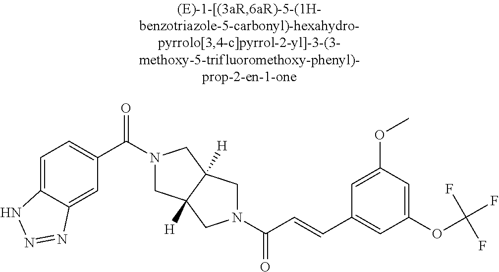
C1=C2C(=CC(C(=O)N3CC4([H])C([H])(C3)CN(C(=O)C=CC3=CC(OC(F)(F)F)=CC(OC)=C3)C4)=C1)N=NN2
